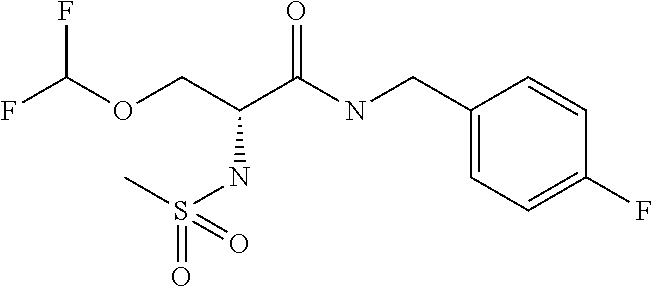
FC(OCC(C(NCC1=CC=C(F)C=C1)=O)NS(=O)(=O)C)F
